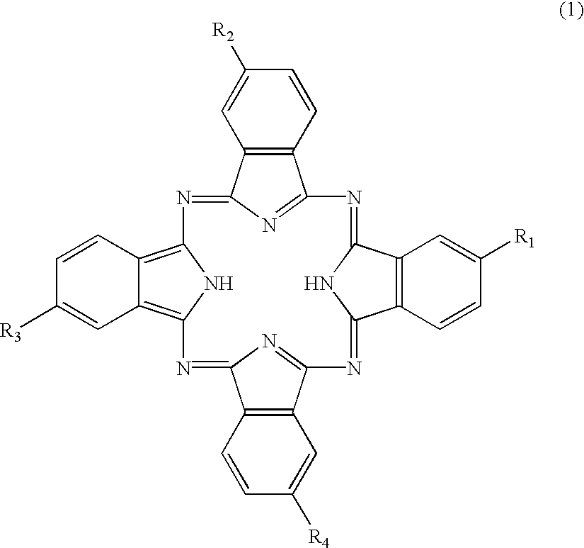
C1=CC2=C(C=C1[R2])C1=NC3=C4C=CC([R3])=CC4=C(N=C4C5=C(C=C([R4])C=C5)C(=N4)N=C4C5=C(C=C([R1])C=C5)C(=NC2=N1)N4)N3
